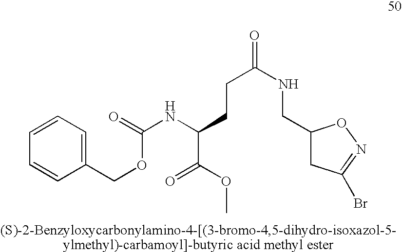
C1(COC(=O)NC(CCC(=O)NCC2CC(Br)=NO2)C(OC)=O)=CC=CC=C1
